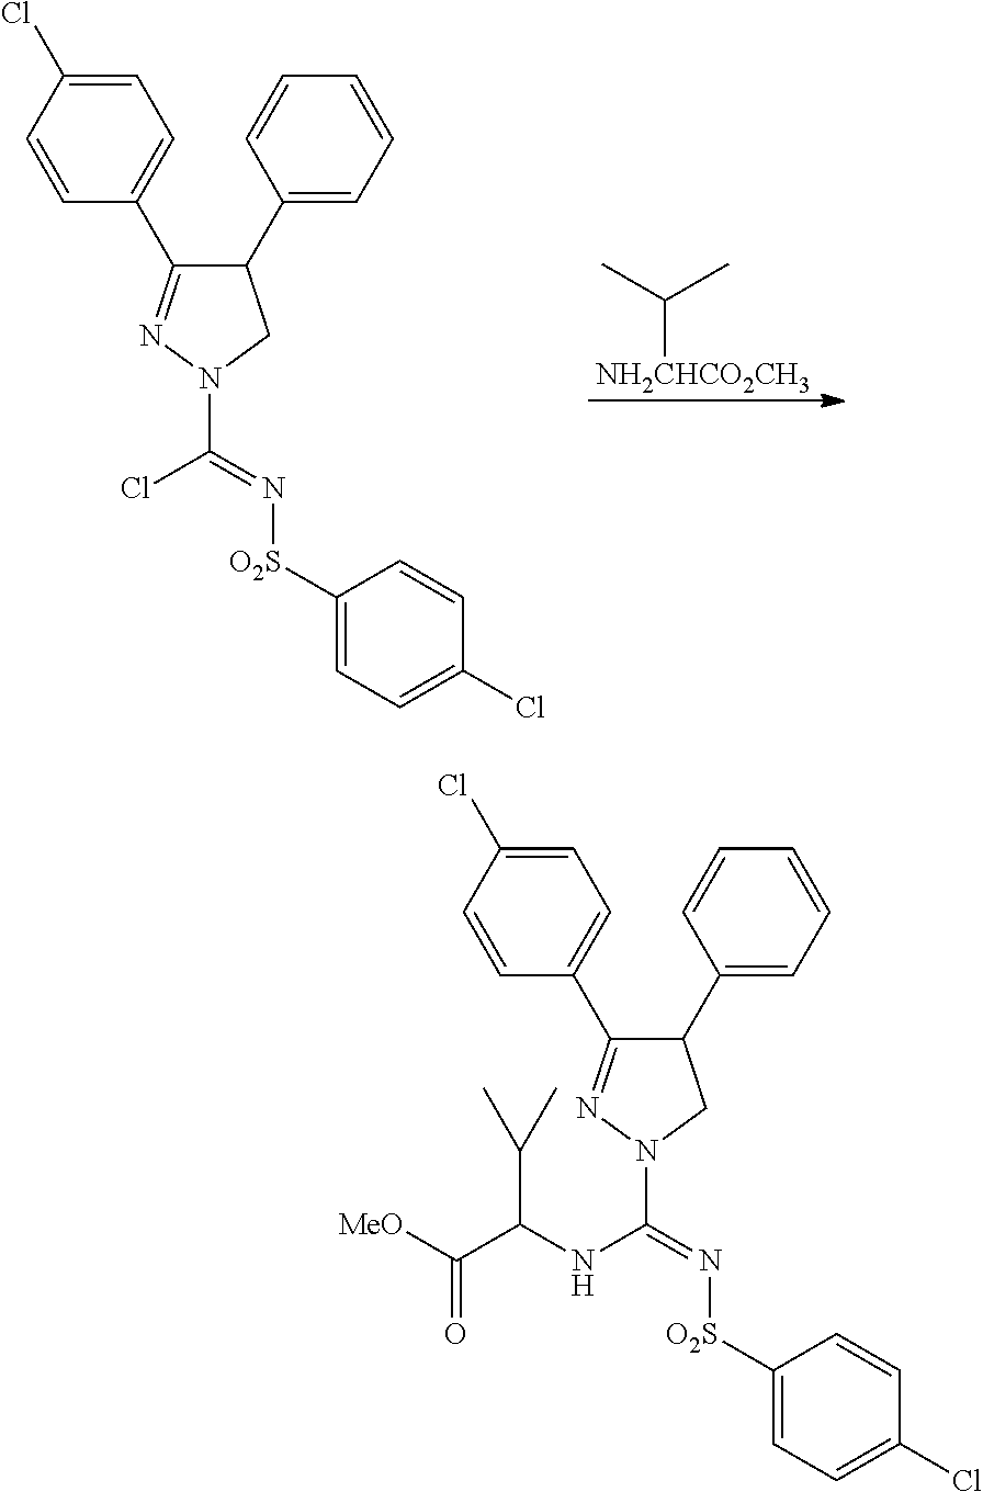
C1(C2=CC=CC=C2)C(C2=CC=C(Cl)C=C2)=NN(C(=N[O2S]C2=CC=C(Cl)C=C2)Cl)C1.[NH2CHCO2CH3]C(C)C.C1(C2=CC=CC=C2)C(C2=CC=C(Cl)C=C2)=NN(C(=N[O2S]C2=CC=C(Cl)C=C2)NC(C([MeO])=O)C(C)C)C1
